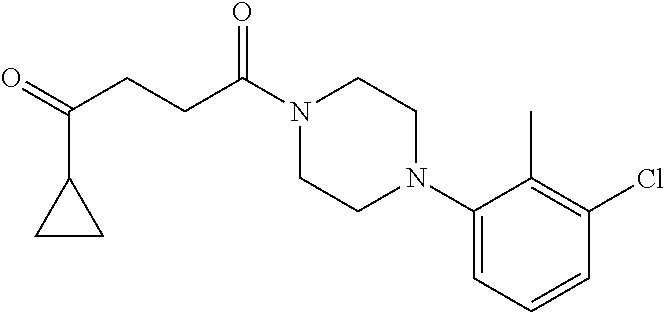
C1(N2CCN(C(CCC(=O)C3CC3)=O)CC2)=CC=CC(Cl)=C1C
